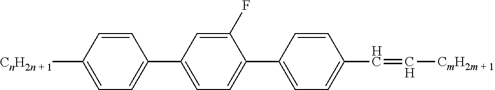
C1=C([CnH2n + 1])C=CC(C2=CC=C(C3=CC=C(C=C[CmH2m + 1])C=C3)C(F)=C2)=C1
